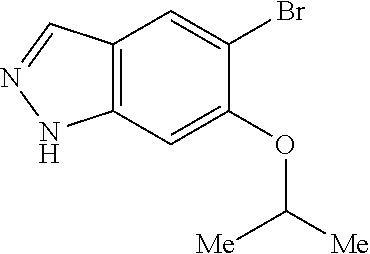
C12=C(C=C(Br)C(OC([Me])[Me])=C1)C=NN2
